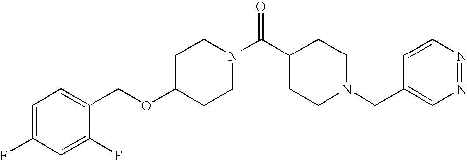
C1(OCC2=CC=C(F)C=C2F)CCN(C(C2CCN(CC3=CN=NC=C3)CC2)=O)CC1
